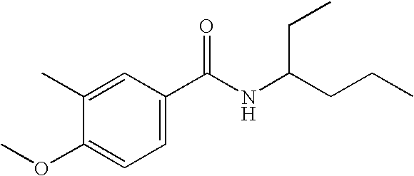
C1(C)=CC(C(NC(CCC)CC)=O)=CC=C1OC
